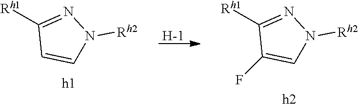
[H].[Rh1]C1=NN([Rh2])C=C1.[Rh1]C1=NN([Rh2])C=C1F
